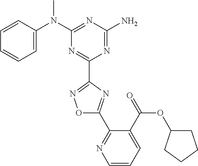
C1=CC(N(C2=NC(N)=NC(C3=NOC(C4=NC=CC=C4C(OC4CCCC4)=O)=N3)=N2)C)=CC=C1
